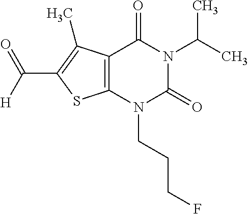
C12=C(N(CCCF)C(=O)N(C(C)C)C1=O)SC(C(=O)[H])=C2C
